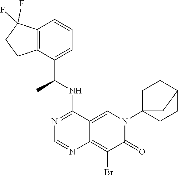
C12=CN(C34CCC(CC3)C4)C(=O)C(Br)=C1N=CN=C2NC(C1=CC=CC2=C1CCC2(F)F)C
